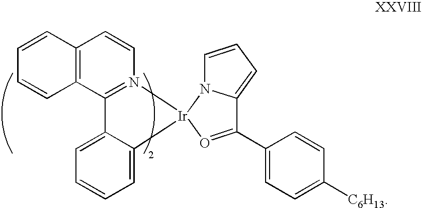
C12=C(C3=N(C=C1)[Ir]1(C4=CC=CC=C34)N3C=CC=C3C(C3=CC=C([C6H13])C=C3)=O1)C=CC=C2
